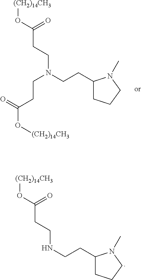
[(CH2)14CH3]OC(CCN(CCC1CCCN1C)CCC(O[(CH2)14CH3])=O)=O.[(CH2)14CH3]OC(CCNCCC1CCCN1C)=O
